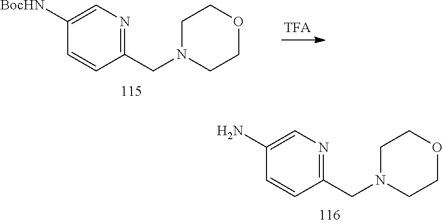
C1=C([BocHN])C=CC(CN2CCOCC2)=N1.C1=C(N)C=CC(CN2CCOCC2)=N1
